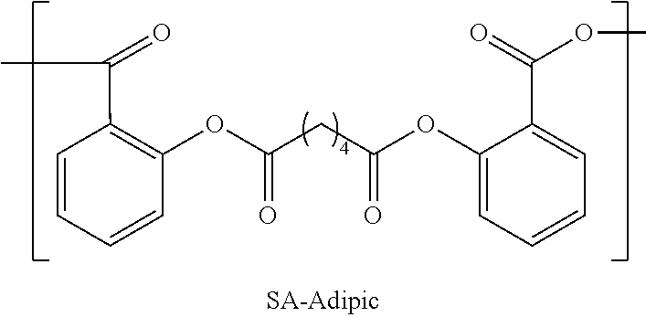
C1=CC=CC(OC(CC(OC2=CC=CC=C2C(OC)=O)=O)=O)=C1C(=O)C
